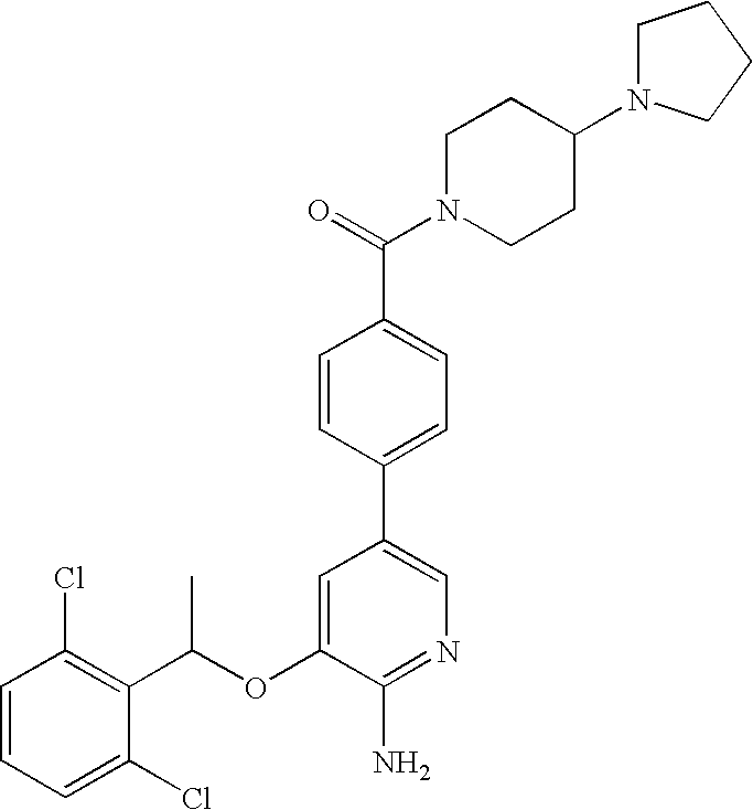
C1=CC(Cl)=C(C(OC2=CC(C3=CC=C(C(=O)N4CCC(N5CCCC5)CC4)C=C3)=CN=C2N)C)C(Cl)=C1
